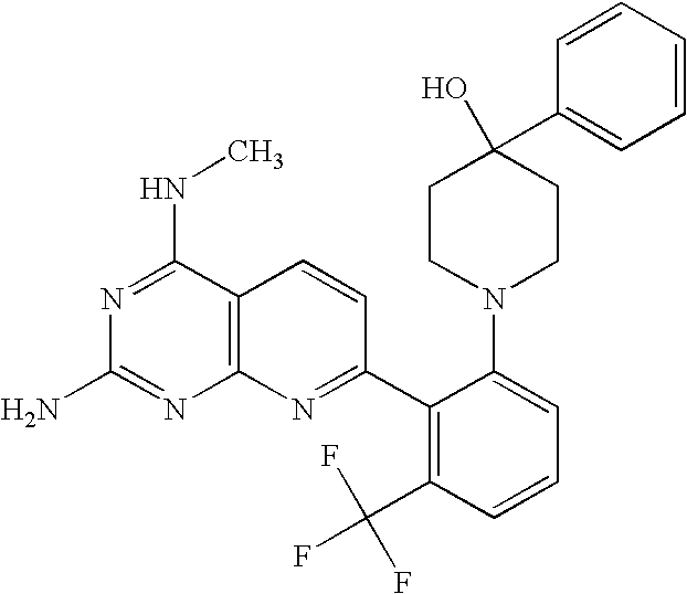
C12=C(C(NC)=NC(N)=N1)C=CC(C1=C(C(F)(F)F)C=CC=C1N1CCC(O)(C3=CC=CC=C3)CC1)=N2
